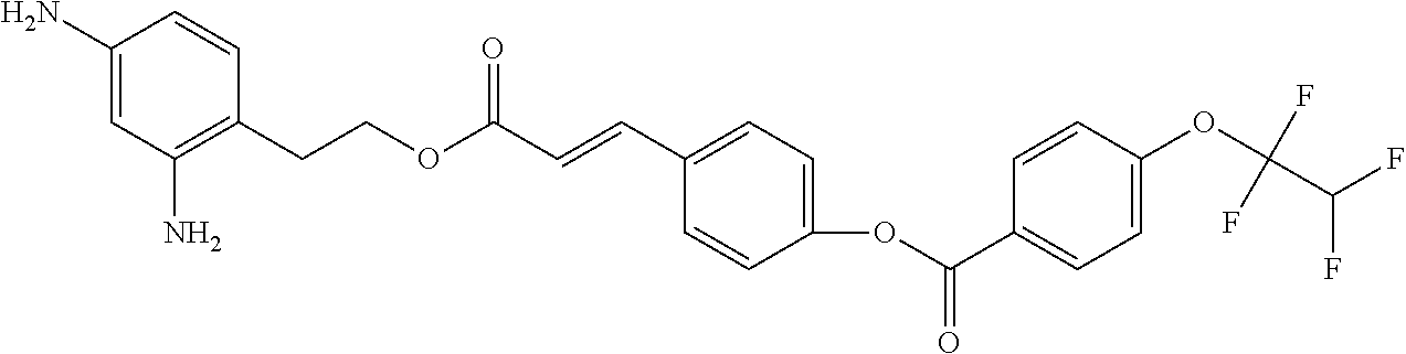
C1(N)=CC(N)=C(CCOC(C=CC2=CC=C(OC(=O)C3=CC=C(OC(F)(F)C(F)F)C=C3)C=C2)=O)C=C1
